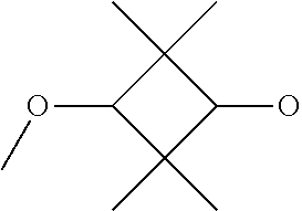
C1(OC)C(C)(C)C(O)C1(C)C
